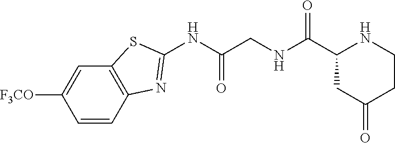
C1(NC(CNC(C2CC(=O)CCN2)=O)=O)=NC2=C(S1)C=C([F3CO])C=C2
